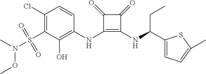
C1(Cl)=C(S(=O)(=O)N(C)OC)C(O)=C(NC2=C(NC(C3=CC=C(C)S3)CC)C(=O)C2=O)C=C1
